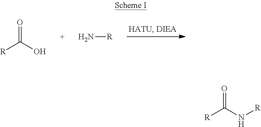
O=C(O)[R].N[R].O=C(N[R])[R]
